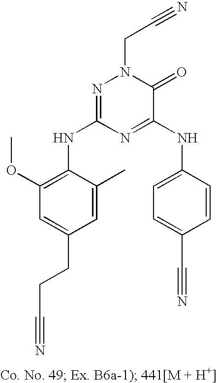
C1=C(CCC#N)C=C(C)C(NC2=NN(CC#N)C(=O)C(NC3=CC=C(C#N)C=C3)=N2)=C1OC
